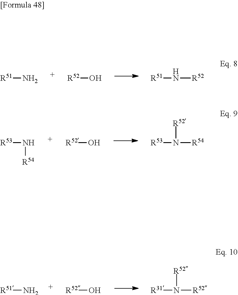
[R51]N.[R52]O.[R51]N[R52].[R53]N[R54].[R52]O.[R53]N([R54])[R52].[R51]N.[R52]O.[R31]N([R52])[R52]
